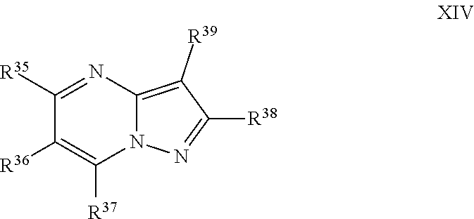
C1([R35])=NC2=C([R39])C([R38])=NN2C([R37])=C1[R36]
